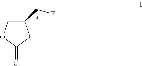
C1C(CF)CC(=O)O1
